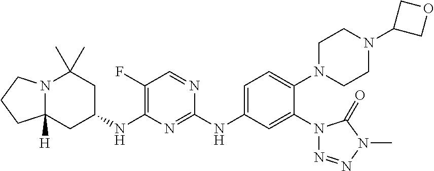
C1=C(NC2=NC(NC3CC(C)(C)N4C([H])(C3)CCC4)=C(F)C=N2)C=C(N2N=NN(C)C2=O)C(N2CCN(C3COC3)CC2)=C1
